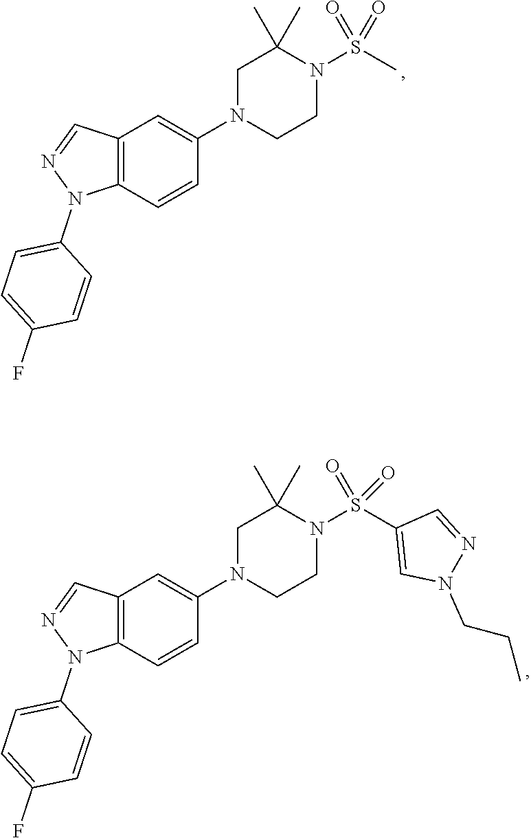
C12=C(C=CC(N3CCN(S(C)(=O)=O)C(C)(C)C3)=C1)N(C1=CC=C(F)C=C1)N=C2.C12=C(C=CC(N3CCN(S(=O)(=O)C4=CN(CCC)N=C4)C(C)(C)C3)=C1)N(C1=CC=C(F)C=C1)N=C2
